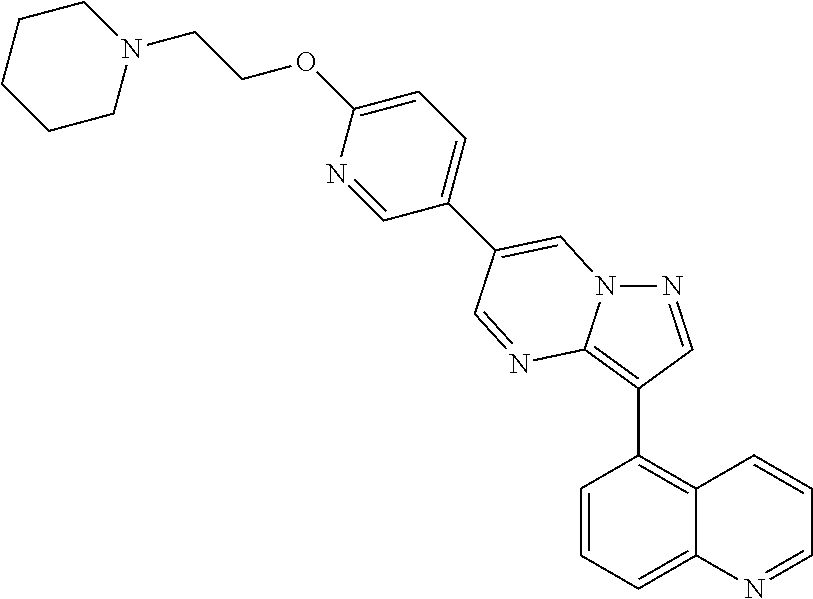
C1=CC=C2C(=C1C1=C3N(N=C1)C=C(C1=CC=C(OCCN4CCCCC4)N=C1)C=N3)C=CC=N2
